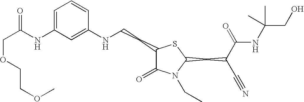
C1=C(NC(=O)COCCOC)C=C(NCCC2C(=O)N(CC)C(CC(C#N)C(=O)NC(CO)(C)C)S2)C=C1
